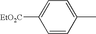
C1([EtO2C])=CC=C(C)C=C1
